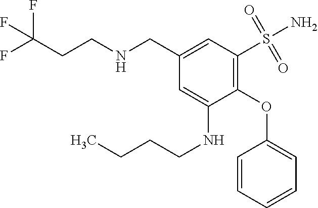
FC(CCNCC1=CC(S(N)(=O)=O)=C(OC2=CC=CC=C2)C(NCCCC)=C1)(F)F
